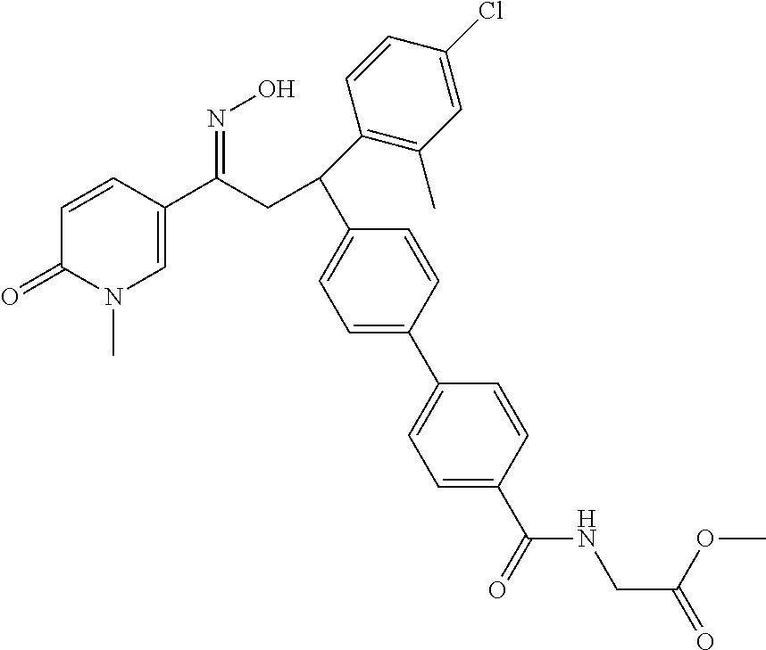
C(C(=NO)C1=CN(C)C(=O)C=C1)C(C1=CC=C(C2=CC=C(C(=O)NCC(=O)OC)C=C2)C=C1)C1=C(C)C=C(Cl)C=C1
